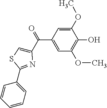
C1(C(C2=CSC(C3=CC=CC=C3)=N2)=O)=CC(OC)=C(O)C(OC)=C1
